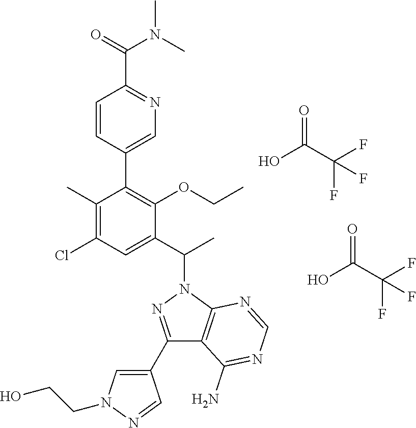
C1(C2=CN(CCO)N=C2)=NN(C(C)C2=CC(Cl)=C(C)C(C3=CN=C(C(=O)N(C)C)C=C3)=C2OCC)C2=C1C(N)=NC=N2.OC(C(F)(F)F)=O.OC(C(F)(F)F)=O
